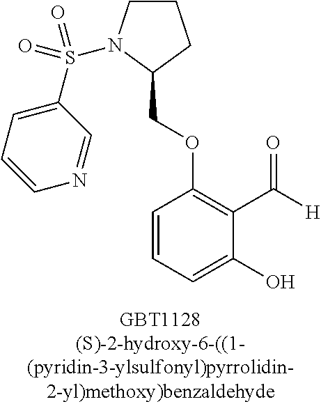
C1CN(S(C2=CC=CN=C2)(=O)=O)C(COC2=C(C([H])=O)C(O)=CC=C2)C1
